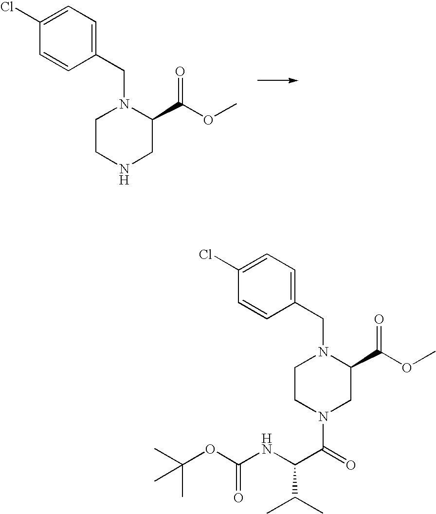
C1CNCC(C(OC)=O)N1CC1=CC=C(Cl)C=C1.C1CN(C(C(NC(OC(C)(C)C)=O)C(C)C)=O)CC(C(OC)=O)N1CC1=CC=C(Cl)C=C1
